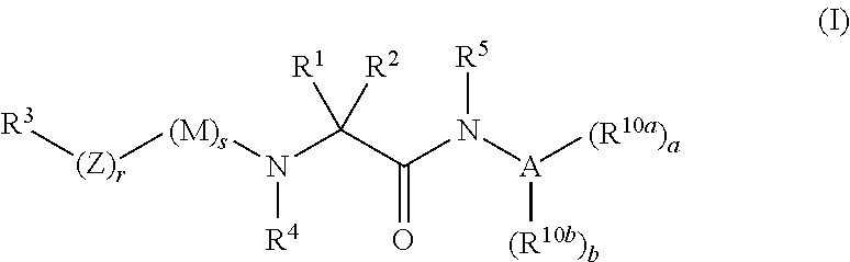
[R3][(Z)r][(M)s]N(C(C(N([A]([(R10a)a])[(R10b)b])[R5])=O)([R1])[R2])[R4]
